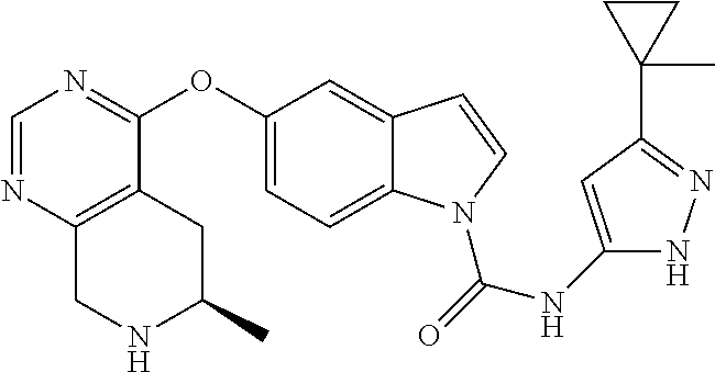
O(C1=CC=C2C(=C1)C=CN2C(=O)NC1=CC(C2(C)CC2)=NN1)C1=NC=NC2=C1CC(C)NC2
